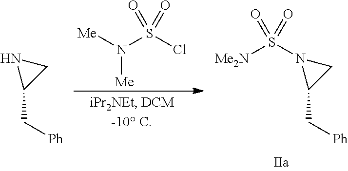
[Me]N(S(Cl)(=O)=O)[Me].N1(S([Me2N])(=O)=O)C(C[Ph])C1.N1C(C[Ph])C1
